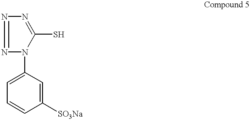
N1=C(S)N(C2=CC=CC([SO3Na])=C2)N=N1
